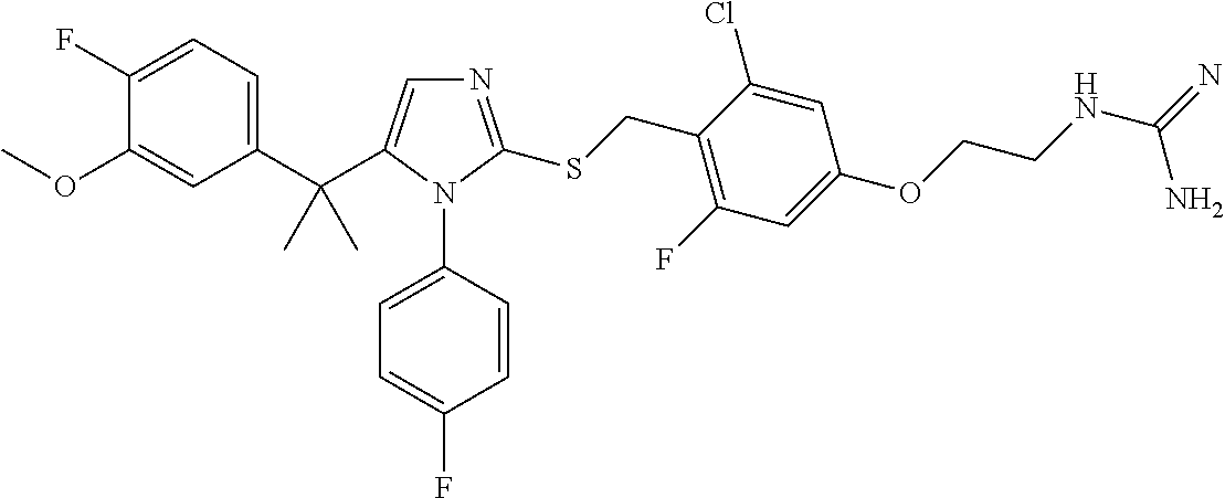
C1(C(C)(C)C2=CN=C(SCC3=C(F)C=C(OCCNC(=N)N)C=C3Cl)N2C2=CC=C(F)C=C2)=CC=C(F)C(OC)=C1
